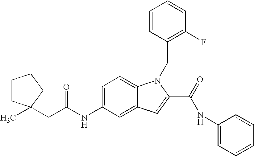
C1=C(NC(CC2(C)CCCC2)=O)C=C2C(=C1)N(CC1=C(F)C=CC=C1)C(C(=O)NC1=CC=CC=C1)=C2
